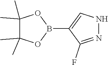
N1=C(F)C(B2OC(C)(C)C(C)(C)O2)=CN1
